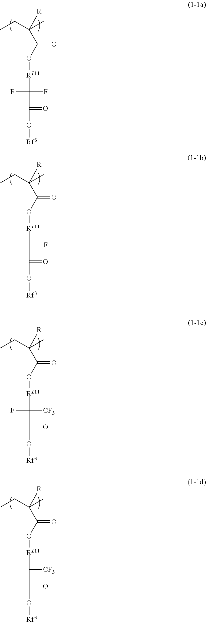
[R]C(CC)(C)C(O[RL11]C(C(O[Rf3])=O)(F)F)=O.[R]C(CC)(C)C(O[RL11]C(C(O[Rf3])=O)F)=O.[R]C(CC)(C)C(O[RL11]C(C(O[Rf3])=O)([CF3])F)=O.[R]C(CC)(C)C(O[RL11]C(C(O[Rf3])=O)[CF3])=O
